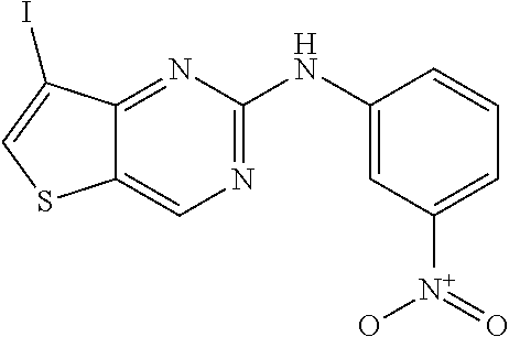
C1=C([N+](=O)O)C=C(NC2=NC=C3C(=N2)C(I)=CS3)C=C1
